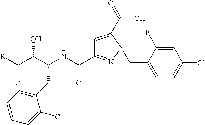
[R1]C(C(C(NC(=O)C1=NN(CC2=CC=C(Cl)C=C2F)C(C(O)=O)=C1)CC1=CC=CC=C1Cl)O)=O
